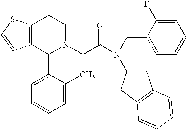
C12=C(CCN(CC(=O)N(CC3=CC=CC=C3F)C3CC4=C(C3)C=CC=C4)C1C1=CC=CC=C1C)SC=C2
